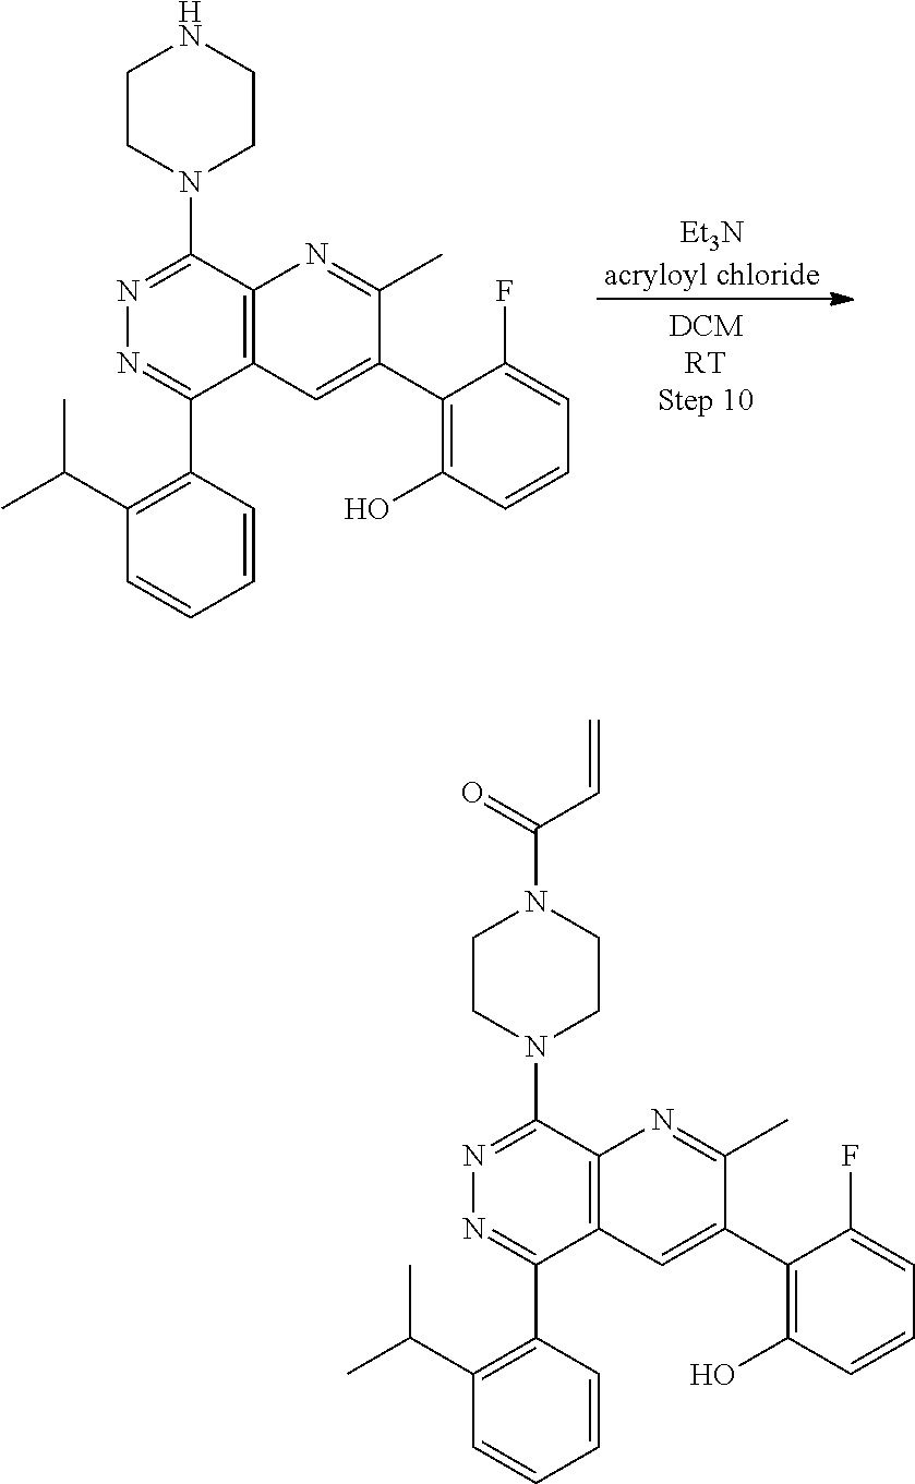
C12=C(C=C(C3=C(O)C=CC=C3F)C(C)=N1)C(C1=C(C(C)C)C=CC=C1)=NN=C2N1CCNCC1.[Et3Nacryloyl chloride].C12=C(C=C(C3=C(O)C=CC=C3F)C(C)=N1)C(C1=C(C(C)C)C=CC=C1)=NN=C2N1CCN(C(=O)C=C)CC1
